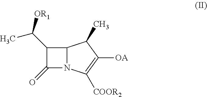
C1(C([OR1])C)C(=O)N2C1C(C)C([OA])=C2[COOR2]
